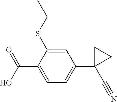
C1=C(SCC)C(C(O)=O)=CC=C1C1(C#N)CC1
